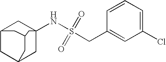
C12CC3CC(NS(=O)(=O)CC4=CC(Cl)=CC=C4)(C1)CC(C2)C3
